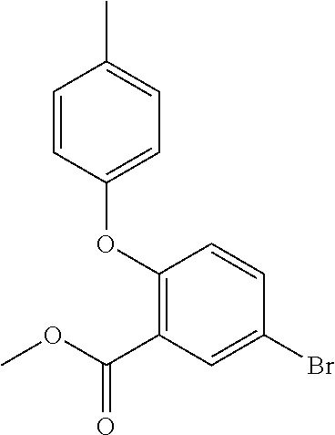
O(C1=C(C(OC)=O)C=C(Br)C=C1)C1=CC=C(C)C=C1
